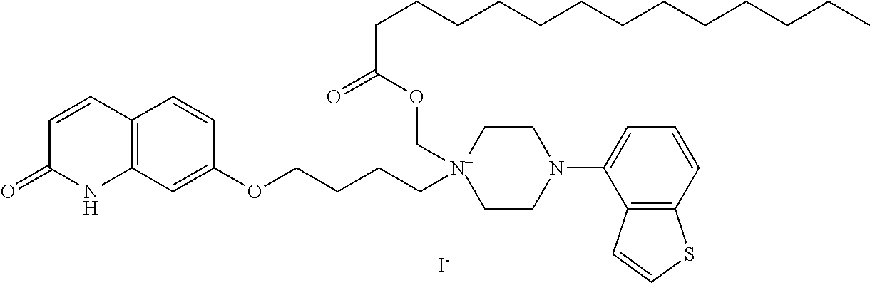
C12=C(C=C(OCCCC[N+]3(COC(CCCCCCCCCCCCC)=O)CCN(C4=CC=CC5=C4C=CS5)CC3)C=C1)NC(=O)C=C2.[I-]
